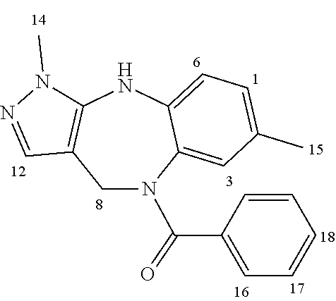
C1N(C(=O)C2=CC=CC=C2)C2=CC(C)=CC=C2NC2=C1C=NN2C
